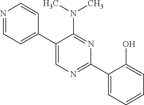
C1(C2=CN=C(C3=CC=CC=C3O)N=C2N(C)C)=CC=NC=C1
